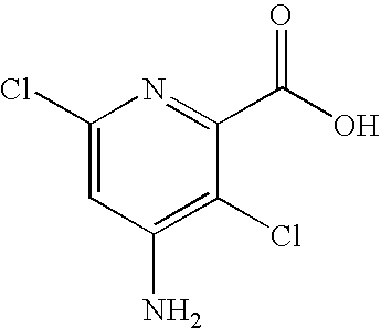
C1(Cl)=CC(N)=C(Cl)C(C(O)=O)=N1
